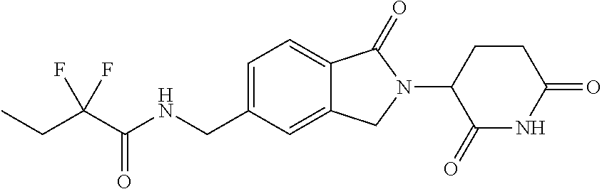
C(C(C(=O)NCC1=CC=C2C(=C1)CN(C1C(=O)NC(=O)CC1)C2=O)(F)F)C
